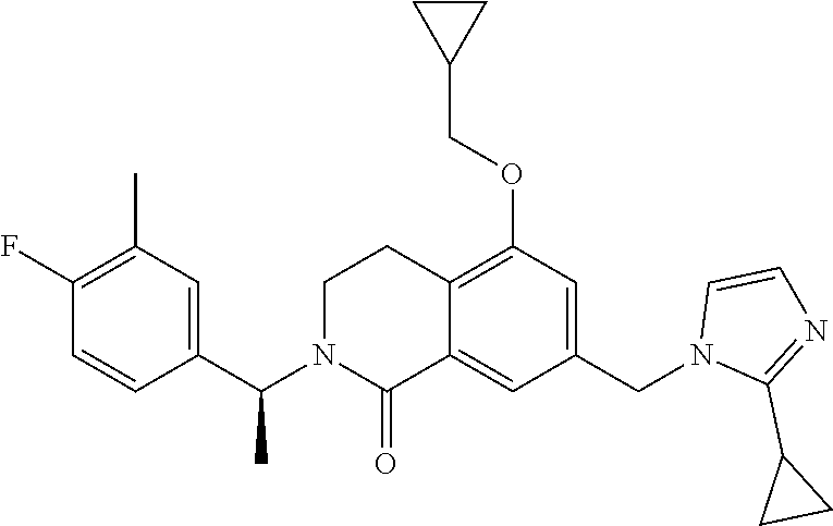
C1=CC(C(N2C(=O)C3=CC(CN4C(C5CC5)=NC=C4)=CC(OCC4CC4)=C3CC2)C)=CC(C)=C1F
